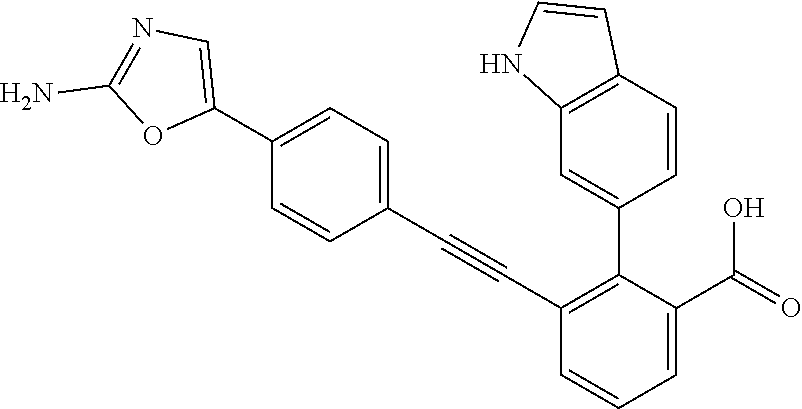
C1=C(C2=CN=C(N)O2)C=CC(C#CC2=C(C3=CC4=C(C=C3)C=CN4)C(C(=O)O)=CC=C2)=C1
